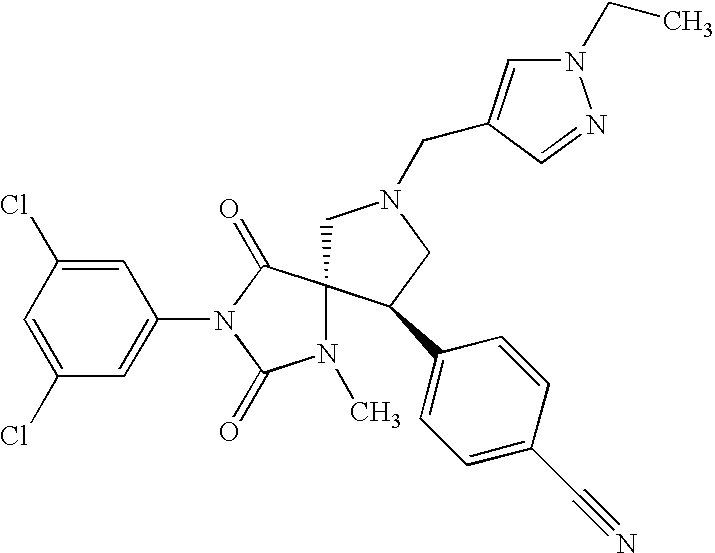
C1=C(Cl)C=C(N2C(=O)C3(N(C)C2=O)CN(CC2=CN(CC)N=C2)CC3C2=CC=C(C#N)C=C2)C=C1Cl
